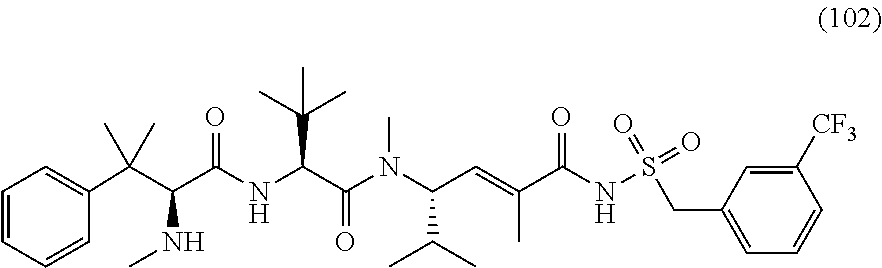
C1=CC=C(C(C(C(NC(C(N(C(C=C(C(NS(=O)(=O)CC2=CC=CC([CF3])=C2)=O)C)C(C)C)C)=O)C(C)(C)C)=O)NC)(C)C)C=C1
